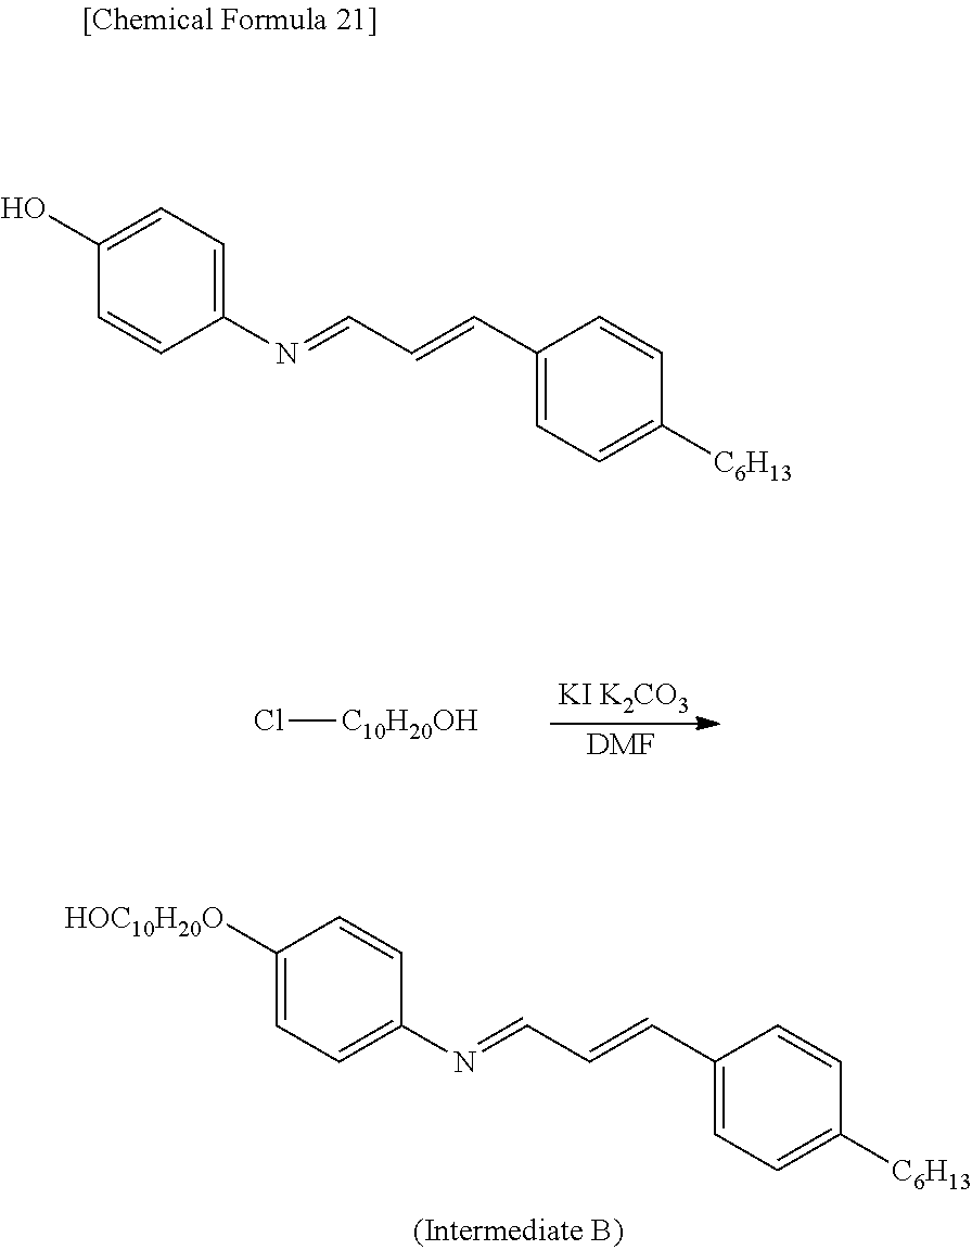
[KI K2CO3].[DMF].Cl[C10H20OH].C1(N=CC=CC2=CC=C([C6H13])C=C2)=CC=C([HOC10H20O])C=C1.C1(N=CC=CC2=CC=C([C6H13])C=C2)=CC=C(O)C=C1
